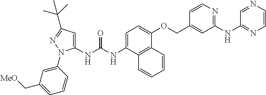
C1=C(NC(NC2=CC(C(C)(C)C)=NN2C2=CC(C[MeO])=CC=C2)=O)C2=C(C(OCC3=CC(NC4=NC=CN=C4)=NC=C3)=C1)C=CC=C2
